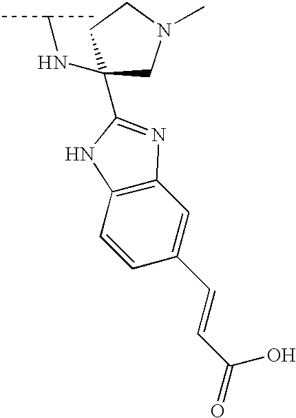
C12=C(C=CC(C=CC(=O)O)=C1)NC(C1(NC(C)C)CN(C)CC1)=N2
